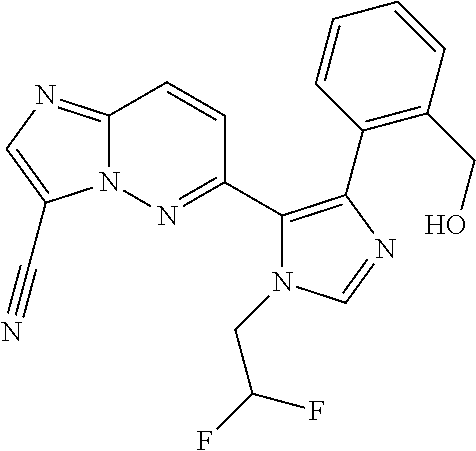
N12C(=NC=C1C#N)C=CC(C1=C(C3=C(CO)C=CC=C3)N=CN1CC(F)F)=N2
